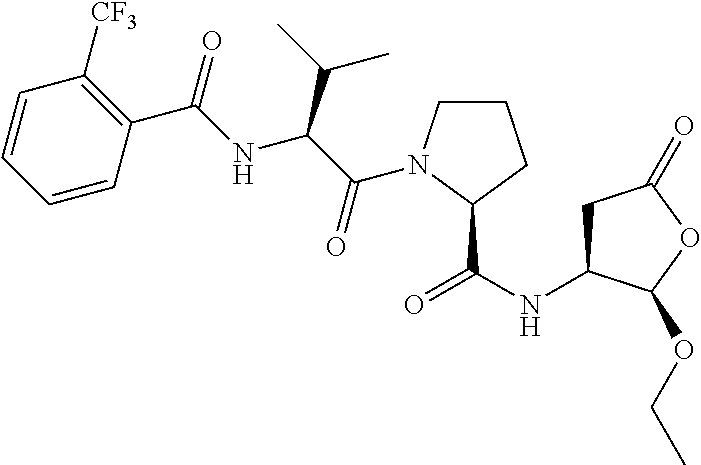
C1=CC=CC(C(=O)NC(C(C)C)C(=O)N2CCCC2C(NC2CC(=O)OC2OCC)=O)=C1[CF3]
